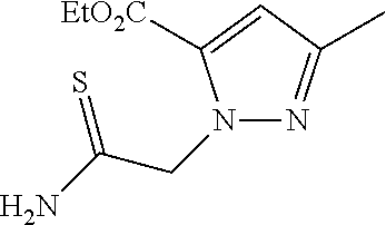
C(CN1N=C(C)C=C1[EtO2C])(N)=S
